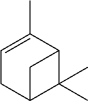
C1=C(C)C2C(C)(C)C(C1)C2
